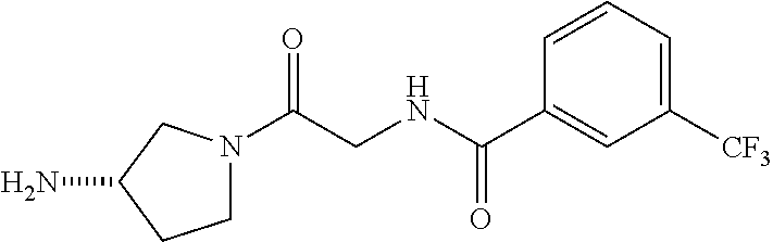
O=C(N1CCC(N)C1)CNC(=O)C1=CC([CF3])=CC=C1
